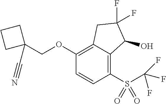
O(C1=C2C(=C(S(C(F)(F)F)(=O)=O)C=C1)C(O)C(F)(F)C2)CC1(C#N)CCC1
